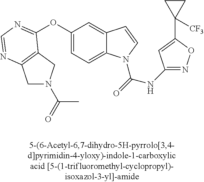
C1N(C(C)=O)CC2=C1N=CN=C2OC1=CC=C2C(=C1)C=CN2C(NC1=NOC(C2([CF3])CC2)=C1)=O
